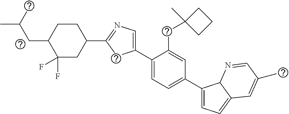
C1(C2=CC=C(C3=CC=C4C3N=CC(C)=C4)C=C2CC2(C)CCC2)=CN=C(C2CCC(CC(C)C)C(F)(F)C2)C1
